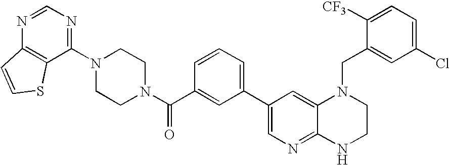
C1(C2=CN=C3C(=C2)N(CC2=CC(Cl)=CC=C2[CF3])CCN3)=CC=CC(C(N2CCN(C3=NC=NC4=C3SC=C4)CC2)=O)=C1
